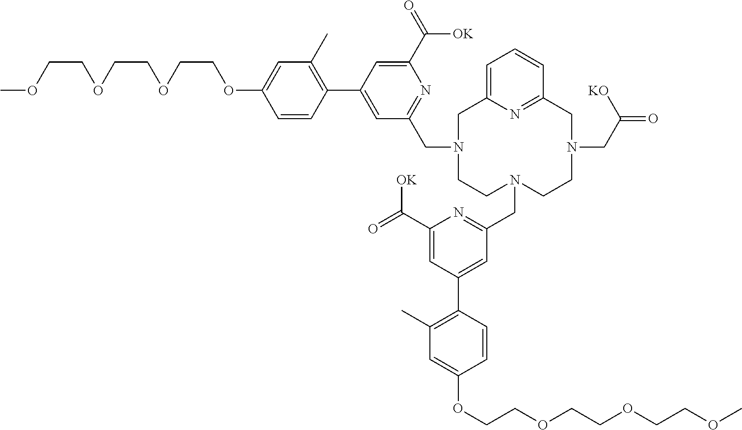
C(COC)OCCOCCOC1=CC(C)=C(C2=CC(CN3CC4=CC=CC(=N4)CN(CC([KO])=O)CCN(CC4=NC(C(=O)[OK])=CC(C5=C(C)C=C(OCCOCCOCCOC)C=C5)=C4)CC3)=NC(C(=O)[OK])=C2)C=C1
